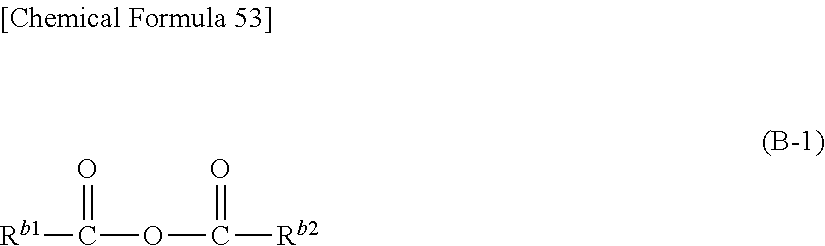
[Rb1]C(OC([Rb2])=O)=O
